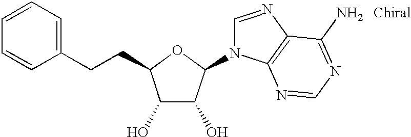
C1(O)C(O)C(N2C=NC3=C2N=CN=C3N)OC1CCC1=CC=CC=C1
